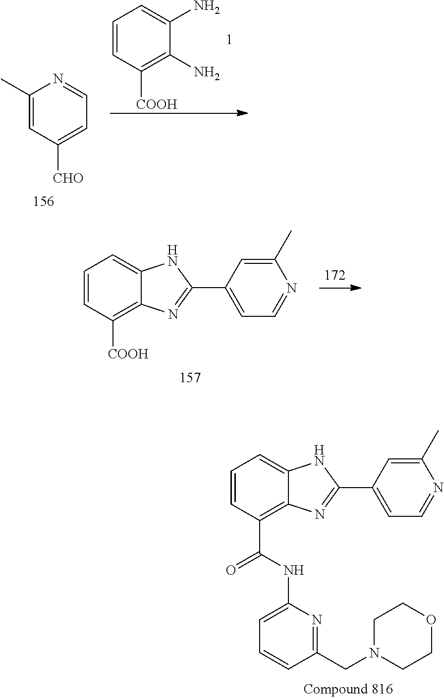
C1=CC(C(NC2=CC=CC(CN3CCOCC3)=N2)=O)=C2C(=C1)NC(C1=CC=NC(C)=C1)=N2.C1(C)=CC([CHO])=CC=N1.C1=CC([COOH])=C(N)C(N)=C1.C1=CC([COOH])=C2C(=C1)NC(C1=CC=NC(C)=C1)=N2
